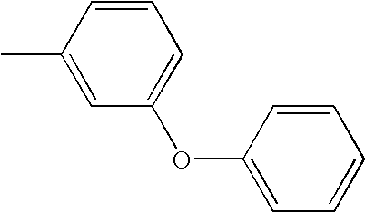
C1(C)=CC(OC2=CC=CC=C2)=CC=C1
